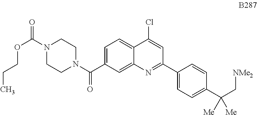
C1=C(C(N2CCN(C(=O)OCCC)CC2)=O)C=C2C(=C1)C(Cl)=CC(C1=CC=C(C([Me])([Me])C[NMe2])C=C1)=N2
